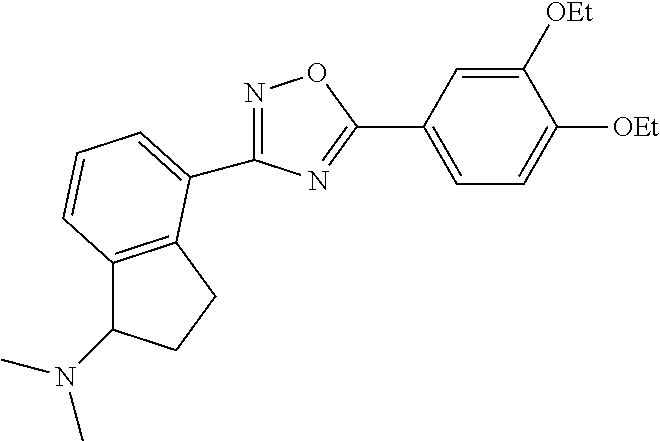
N1=C(C2=CC=CC3=C2CCC3N(C)C)N=C(C2=CC=C([OEt])C([OEt])=C2)O1
